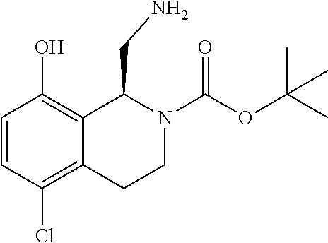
C1=CC(Cl)=C2C(=C1O)C(CN)N(C(OC(C)(C)C)=O)CC2
